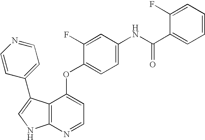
N(C(C1=CC=CC=C1F)=O)C1=CC=C(OC2=CC=NC3=C2C(C2=CC=NC=C2)=CN3)C(F)=C1
